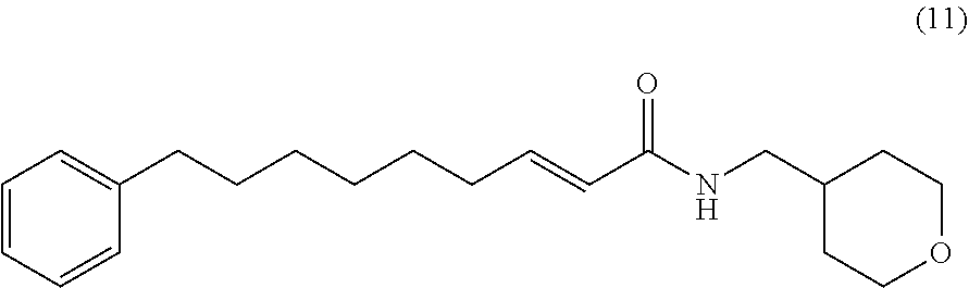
C1(CCCCCCC=CC(NCC2CCOCC2)=O)=CC=CC=C1
